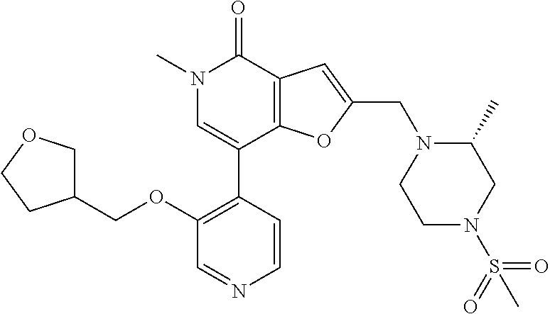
C1(OCC2COCC2)=C(C2=CN(C)C(=O)C3=C2OC(CN2CCN(S(=O)(=O)C)CC2C)=C3)C=CN=C1
